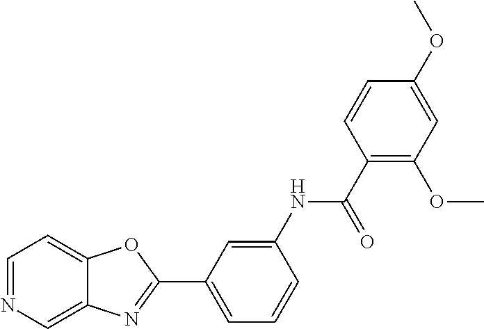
C1=NC=C2C(=C1)OC(C1=CC=CC(NC(=O)C3=C(OC)C=C(OC)C=C3)=C1)=N2
